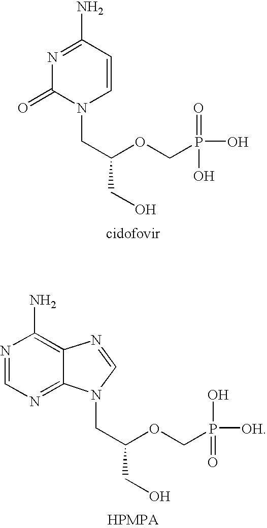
C1=CC(N)=NC(=O)N1CC(OCP(=O)(O)O)CO.C(C(OCP(O)([OH])=O)CO)N1C2=NC=NC(N)=C2N=C1
